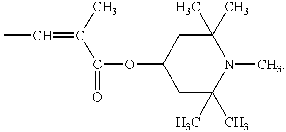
CC=C(C)C(OC1CC(C)(C)N(C)C(C)(C)C1)=O
